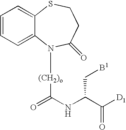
C1=CC=C2C(=C1)SCCC(=O)N2[(CH2)o]C(=O)NC(C([D1])=O)C[B1]
